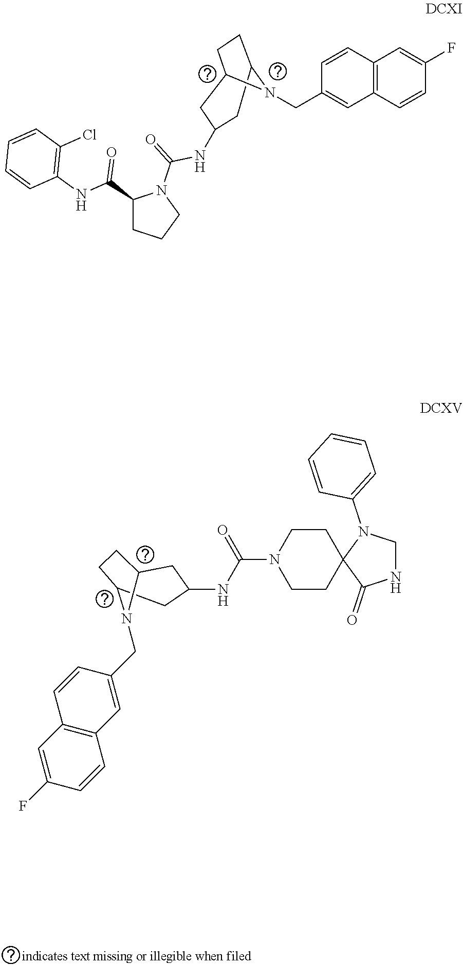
C12=C(C=CC(F)=C1)C=C(CN1C3CCC1CC(NC(=O)N1C(C(=O)NC4=C(Cl)C=CC=C4)CCC1)C3)C=C2.C1CC2N(CC3=CC4=C(C=C3)C=C(F)C=C4)C1CC(NC(N1CCC3(CC1)C(=O)NCN3C1=CC=CC=C1)=O)C2
